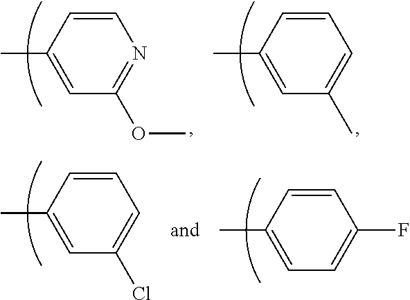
C1(OC)=NC=CC(C)=C1.C1(C)=CC=CC(C)=C1.C1(Cl)=CC=CC(C)=C1.C1=C(F)C=CC(C)=C1
